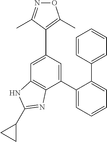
C1(C2=CC=CC=C2C2=CC=CC=C2)=CC(C2=C(C)ON=C2C)=CC2=C1N=C(C1CC1)N2
